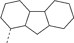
C12C3C(CC1C(C)CCC2)CCCC3
